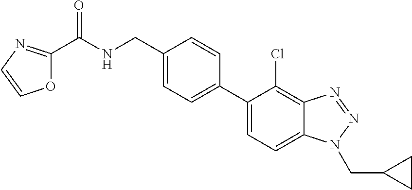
C1=C(C2=CC=C(CNC(C3=NC=CO3)=O)C=C2)C(Cl)=C2C(=C1)N(CC1CC1)N=N2
